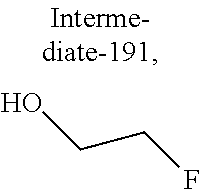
C(CO)F
